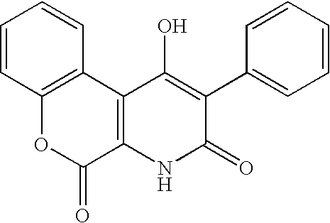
C1=CC2=C(C=C1)C1=C(C(=O)O2)NC(=O)C(C2=CC=CC=C2)=C1O
